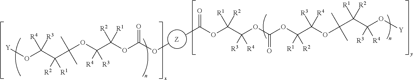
[Y]OC(C([R2])([R1])C(OC(C(OC(OC)=O)([R2])[R1])([R4])[R3])(C)C)([R4])[R3].[Z].CC(OC(C(OC(OC(C(OC(C(C(O[Y])([R3])[R4])([R1])[R2])(C)C)([R3])[R4])([R1])[R2])=O)([R3])[R4])([R1])[R2])=O
